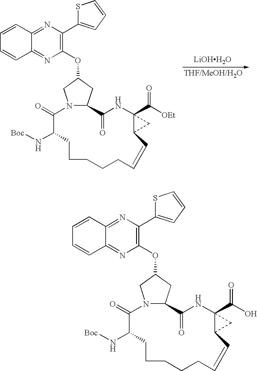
[LiOHH2O].N12C(CC(OC3=C(C4=CC=CS4)N=C4C(=N3)C=CC=C4)C1)C(=O)NC1(C([OEt])=O)C(C1)C=CCCCCCC(N[Boc])C2=O.N12C(CC(OC3=C(C4=CC=CS4)N=C4C(=N3)C=CC=C4)C1)C(=O)NC1(C(O)=O)C(C1)C=CCCCCCC(N[Boc])C2=O
